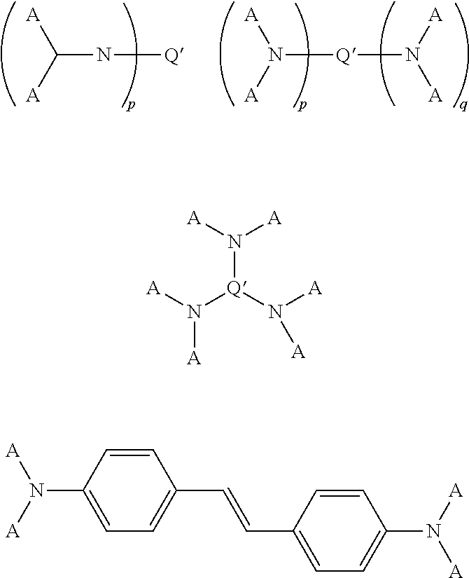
C(N[Q])([A])[A].N([A])([A])[Q]N([A])[A].[A]N([A])[Q](N([A])[A])N([A])[A].C1=CC(N([A])[A])=CC=C1C=CC1=CC=C(N([A])[A])C=C1
